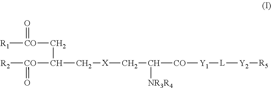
O=[CO]([R1])CC(C[X]CC([CO][Y1][L][Y2][R5])[NR3R4])[CO](=O)[R2]
